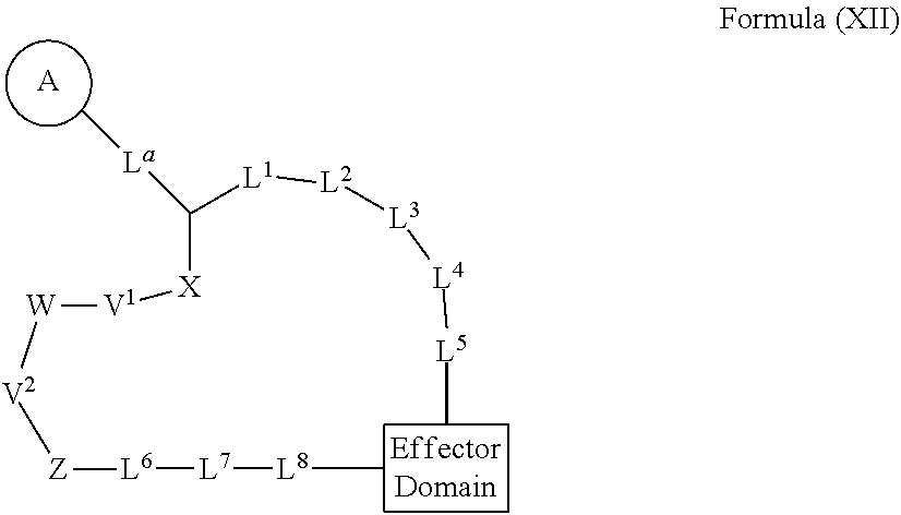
C[L8][L7][L6][Z][V2][W][V1][X]C([L1][L2][L3][L4][L5]C)[La]C.[A]
